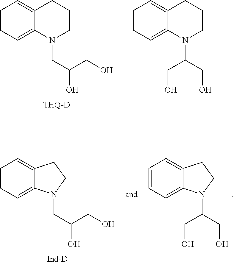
C1=CC=C2C(=C1)CCCN2CC(CO)O.[THQ-D].C1=CC=C2C(=C1)CCCN2C(CO)CO.C1=CC=C2C(=C1)CCN2CC(CO)O.[Ind-D].C1=CC=C2C(=C1)CCN2C(CO)CO
